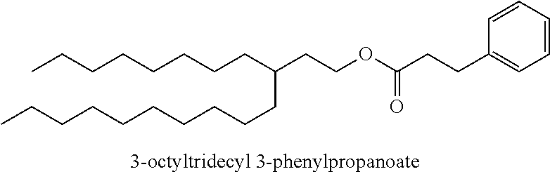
CCCCCCCCC(CCOC(CCC1=CC=CC=C1)=O)CCCCCCCCCC
